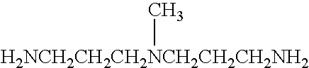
[H2NCH2CH2CH2NCH2CH2CH2NH2]C
